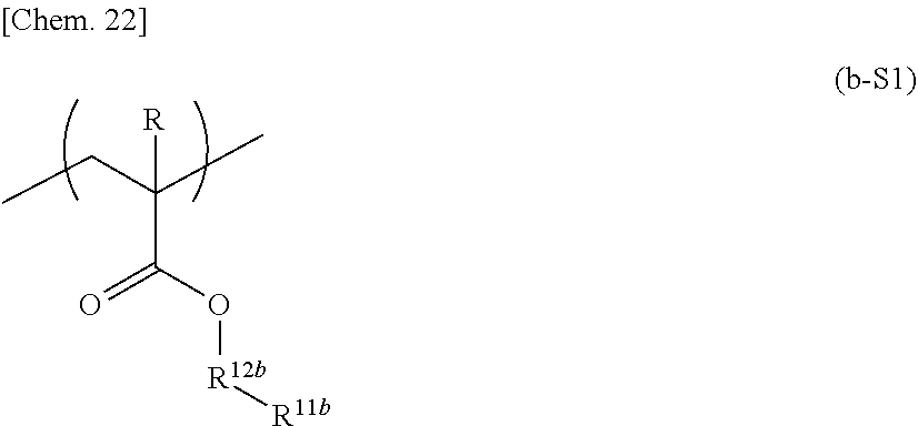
C(C(O[R12b][R11b])=O)(CC)(C)[R]
